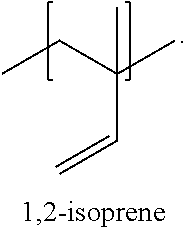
C(C(CC)(C)C)=C
